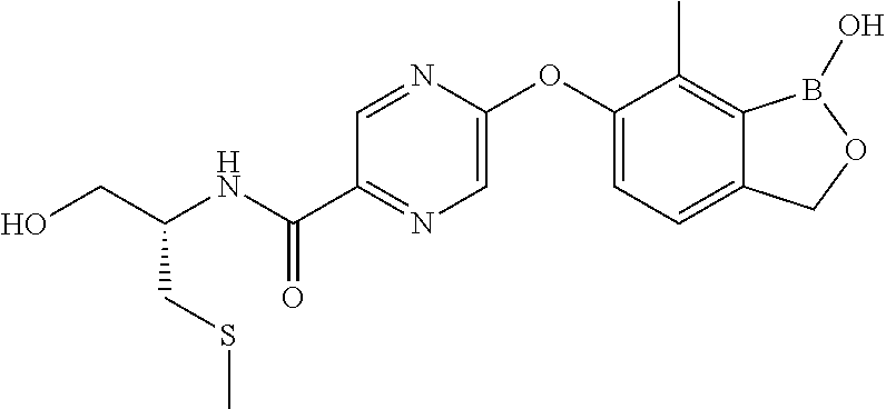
C1(OC2=CN=C(C(NC(CO)CSC)=O)C=N2)=CC=C2C(=C1C)B(O)OC2
